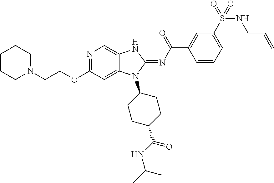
C1CCN(CCOC2=NC=C3C(=C2)N(C2CCC(C(=O)NC(C)C)CC2)C(=NC(C2=CC(S(NCC=C)(=O)=O)=CC=C2)=O)N3)CC1
